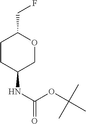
C1CC(NC(=O)OC(C)(C)C)COC1CF
